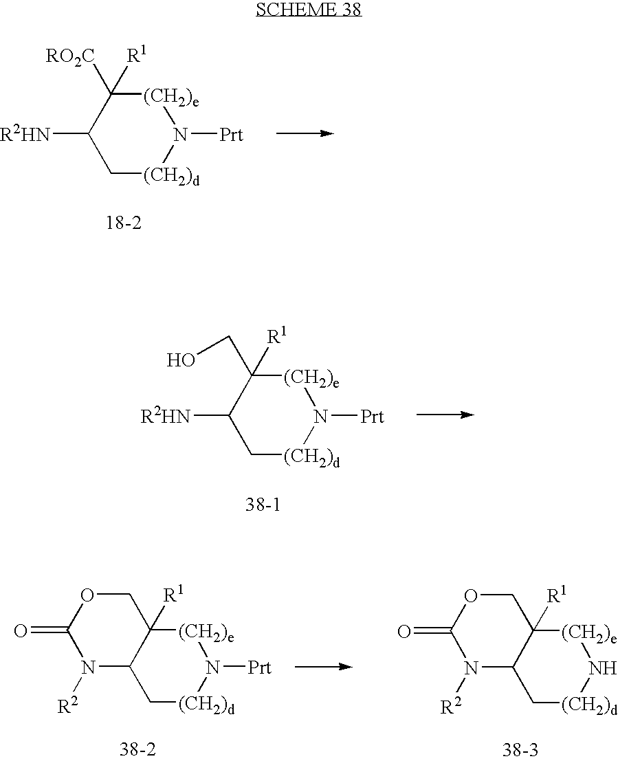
C1([R2HN])C[(CH2)d]N([Prt])[(CH2)e]C1([R1])[RO2C].C1([R2HN])C[(CH2)d]N([Prt])[(CH2)e]C1(CO)[R1].C12C[(CH2)d]N([Prt])[(CH2)e]C1([R1])COC(=O)N2[R2].C12C[(CH2)d]N[(CH2)e]C1([R1])COC(=O)N2[R2]
